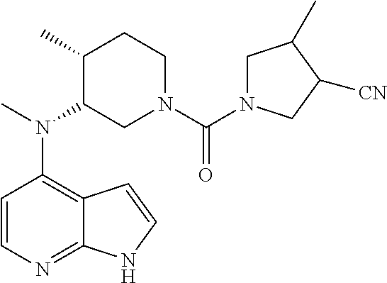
C12=C(N(C)C3CN(C(=O)N4CC(C)C([CN])C4)CCC3C)C=CN=C1NC=C2
